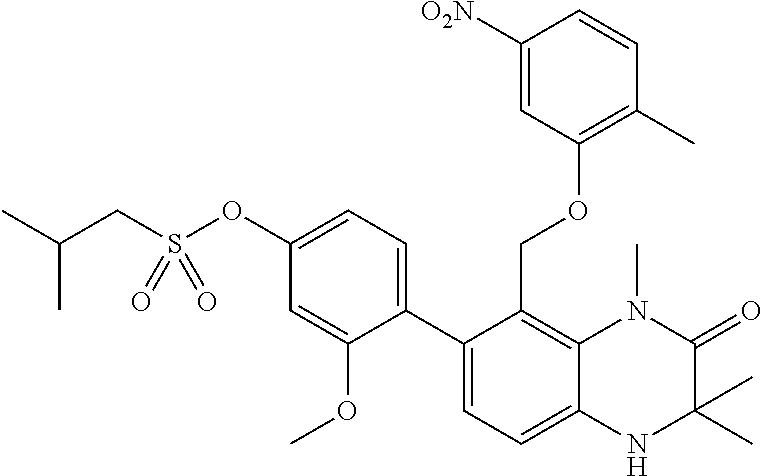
C12=C(COC3=C(C)C=CC([O2N])=C3)C(C3=CC=C(OS(CC(C)C)(=O)=O)C=C3OC)=CC=C1NC(C)(C)C(=O)N2C
